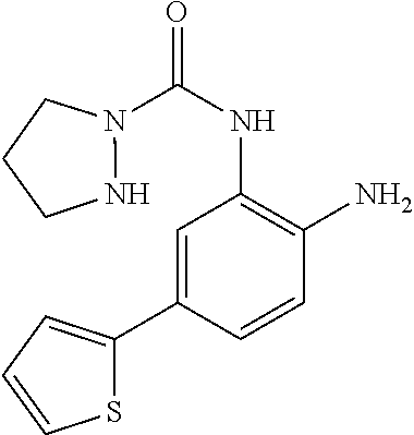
C1=C(C2=CC=CS2)C=CC(N)=C1NC(=O)N1NCCC1
